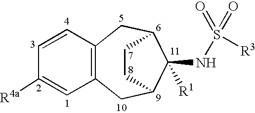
C1=CC([R4a])=CC2=C1CC1C(NS(=O)(=O)[R3])([R1])C(C2)CC1
